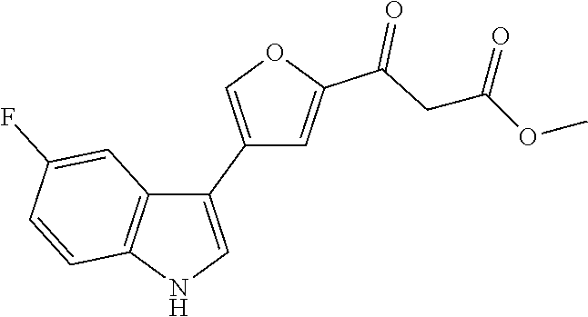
C1(C2=CNC3=C2C=C(F)C=C3)=COC(C(CC(OC)=O)=O)=C1
